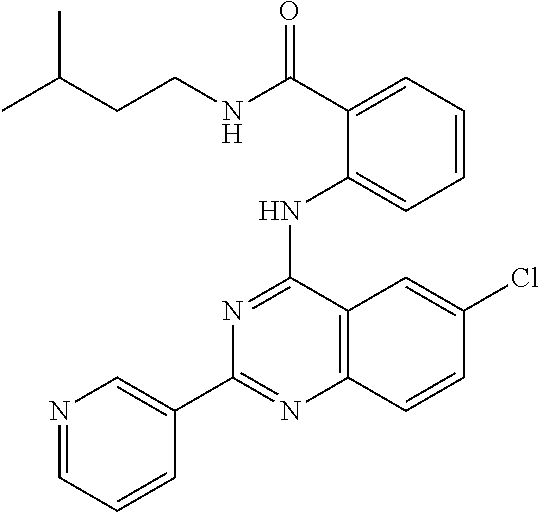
C1(C2=CN=CC=C2)=NC2=C(C(NC3=CC=CC=C3C(NCCC(C)C)=O)=N1)C=C(Cl)C=C2
